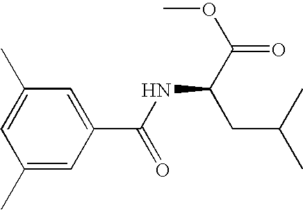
C1(C)=CC(C)=CC(C(=O)NC(CC(C)C)C(OC)=O)=C1
